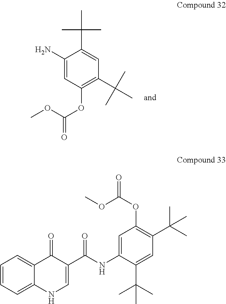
C1=C2C(=CC=C1)C(=O)C(C(=O)NC1=CC(OC(=O)OC)=C(C(C)(C)C)C=C1C(C)(C)C)=CN2.C1(N)=CC(OC(=O)OC)=C(C(C)(C)C)C=C1C(C)(C)C
